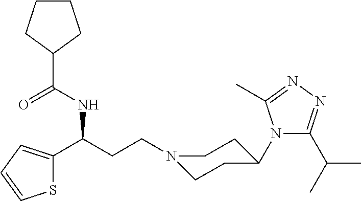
N1(CCC(C2=CC=CS2)NC(C2CCCC2)=O)CCC(N2C(C(C)C)=NN=C2C)CC1
